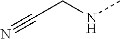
N#CCNC
